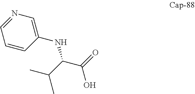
C1=CC(NC(C(=O)O)C(C)C)=CN=C1
